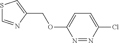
S1C=NC(COC2=CC=C(Cl)N=N2)=C1
